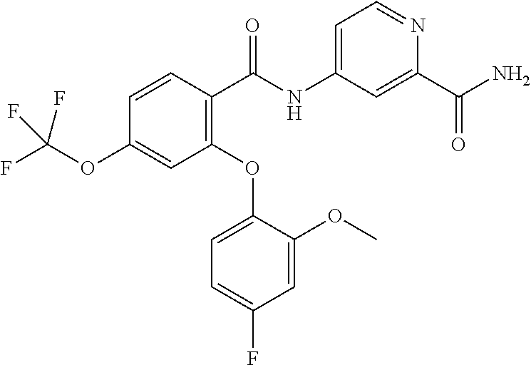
C1=CC(C(NC2=CC=NC(C(N)=O)=C2)=O)=C(OC2=CC=C(F)C=C2OC)C=C1OC(F)(F)F
